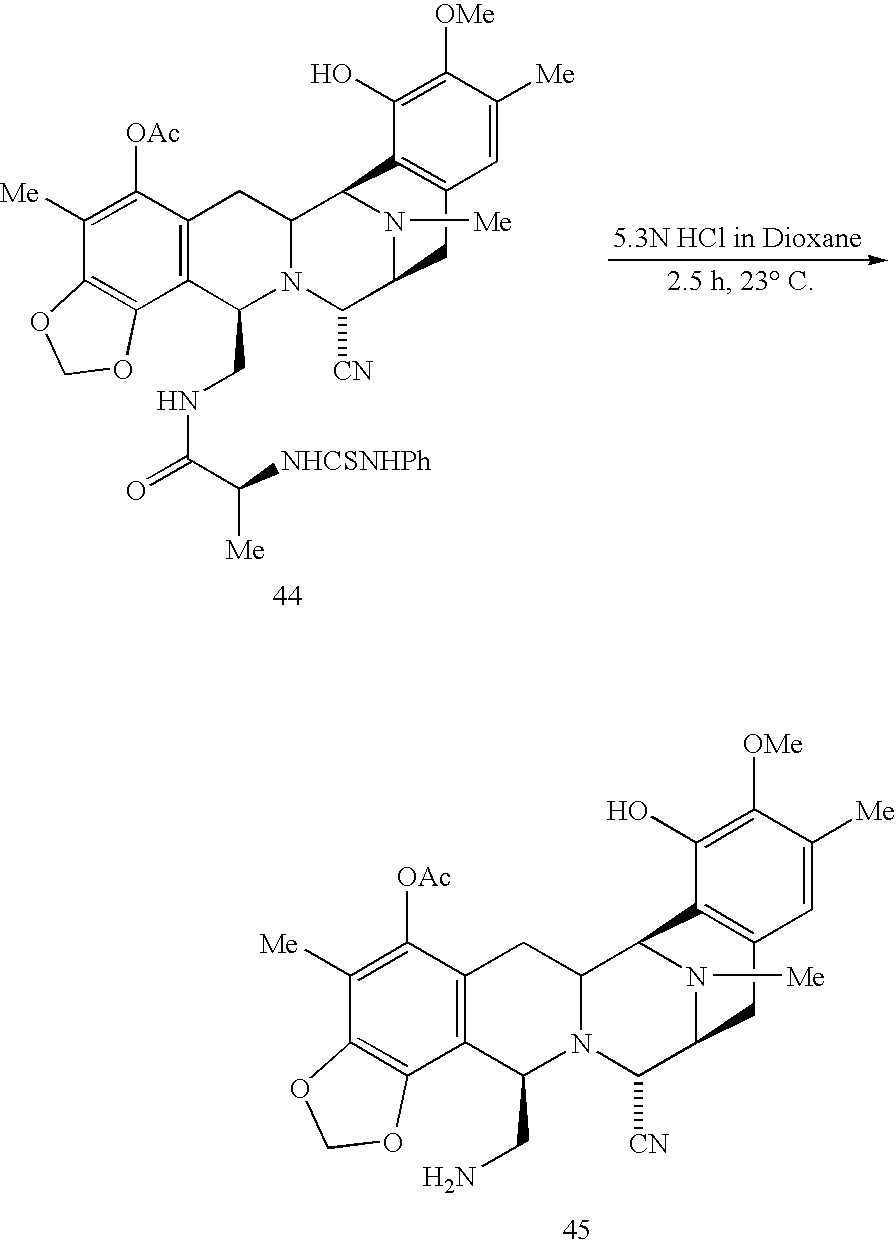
C1([Me])=C([OAc])C2=C(C3=C1OCO3)C(CNC(=O)C([Me])[NHCSNHPh])N1C(C2)C2N([Me])C(C1[CN])CC1=C2C(O)=C([OMe])C([Me])=C1.C1([Me])=C([OAc])C2=C(C3=C1OCO3)C(CN)N1C(C2)C2N([Me])C(C1[CN])CC1=C2C(O)=C([OMe])C([Me])=C1
